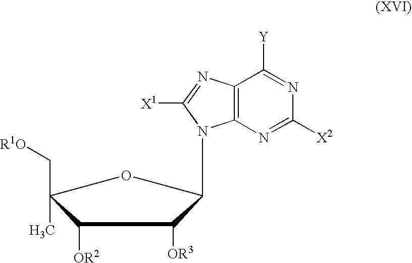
C(C1(C)OC(N2C3=C(N=C2[X1])C([Y])=NC([X2])=N3)C([OR3])C1[OR2])[R1O]
